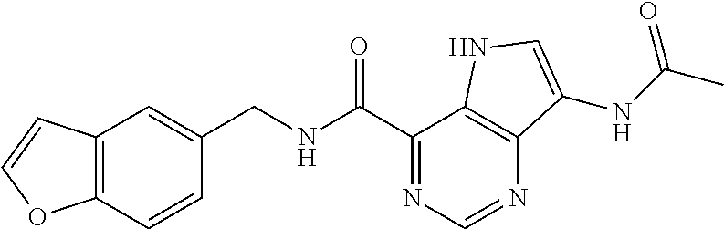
C12=C(C=CC(CNC(C3=NC=NC4=C3NC=C4NC(C)=O)=O)=C1)OC=C2
